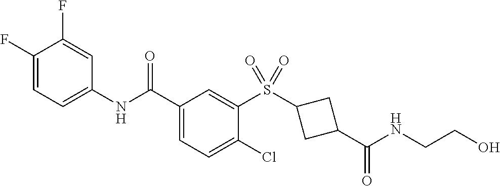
C1(F)=CC=C(NC(C2=CC=C(Cl)C(S(C3CC(C(NCCO)=O)C3)(=O)=O)=C2)=O)C=C1F
